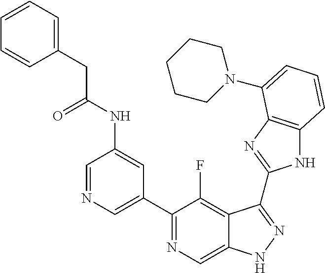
C1=NC=C(C2=NC=C3C(=C2F)C(C2=NC4=C(N2)C=CC=C4N2CCCCC2)=NN3)C=C1NC(CC1=CC=CC=C1)=O
